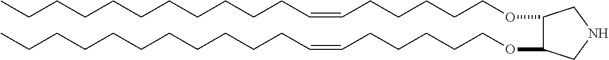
O(CCCCCC=CCCCCCCCCCCC)C1C(OCCCCCC=CCCCCCCCCCCC)CNC1
